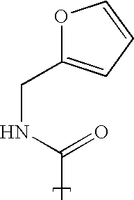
C1(CNC(C)=O)=CC=CO1
